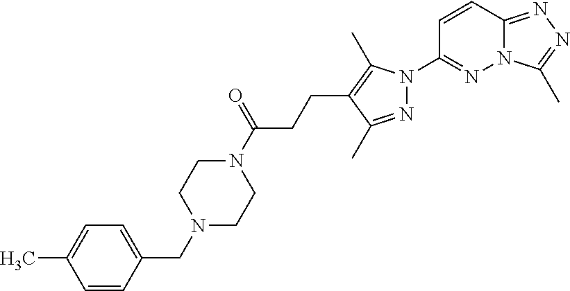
N12C(=NN=C1C)C=CC(N1N=C(C)C(CCC(N3CCN(CC4=CC=C(C)C=C4)CC3)=O)=C1C)=N2
